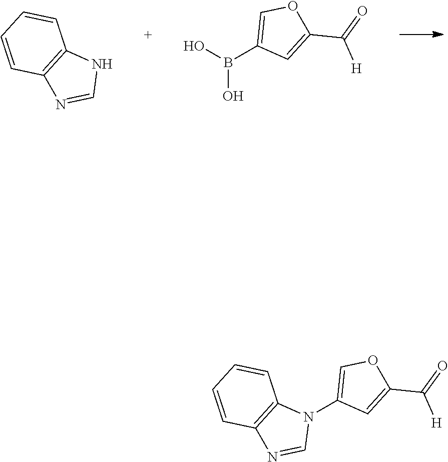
B(C1=COC(C(=O)[H])=C1)(O)O.N1C2=C(N=C1)C=CC=C2.N1(C2=COC(C(=O)[H])=C2)C2=C(N=C1)C=CC=C2
